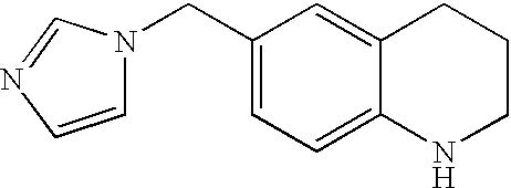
C1=CN=CN1CC1=CC=C2C(=C1)CCCN2
